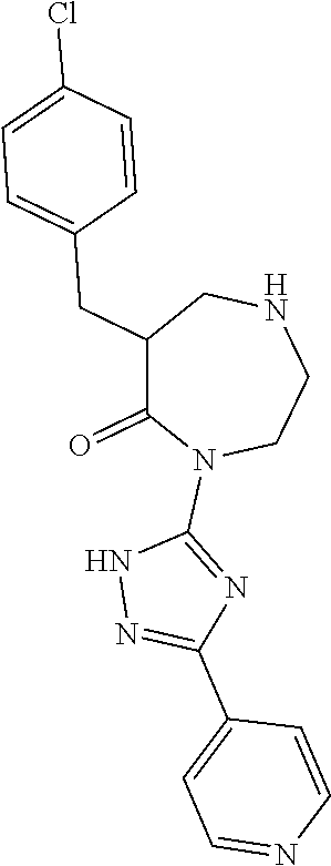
C1(CC2=CC=C(Cl)C=C2)C(=O)N(C2=NC(C3=CC=NC=C3)=NN2)CCNC1
